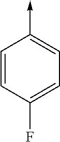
C<-C1=CC=C(F)C=C1
